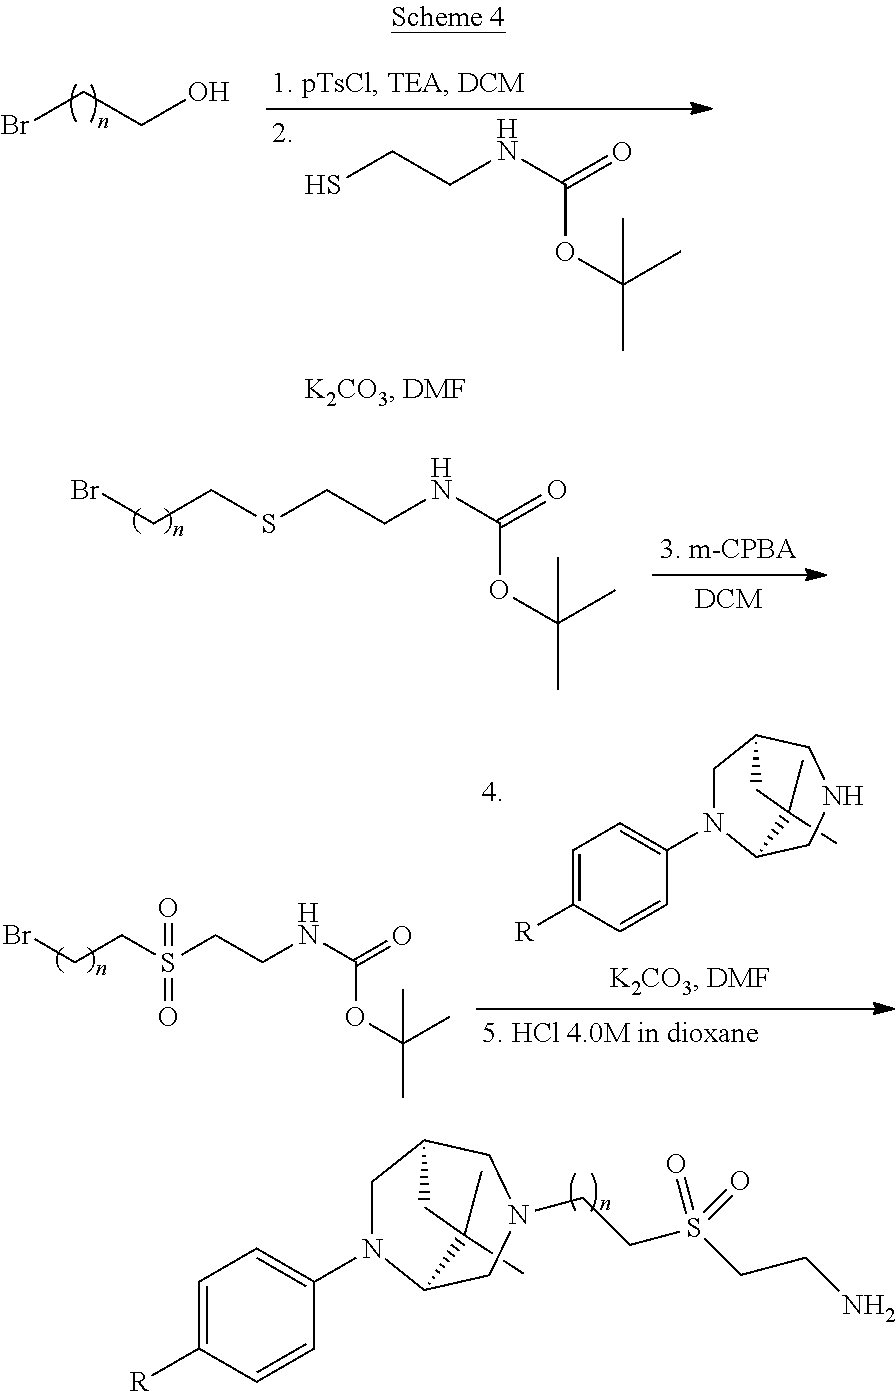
BrCCO.SCCNC(=O)OC(C)(C)C.S(CCNC(=O)OC(C)(C)C)CCBr.C1(C)(C)C2N(C3=CC=C([R])C=C3)CC(CN(CCS(CCN)(=O)=O)C2)C1.S(CCNC(=O)OC(C)(C)C)(CCBr)(=O)=O.C1(C)(C)C2N(C3=CC=C([R])C=C3)CC(CNC2)C1
